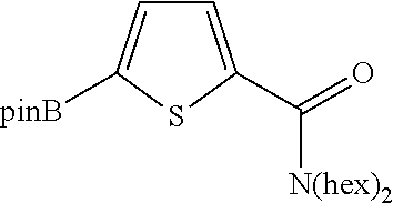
C1=C(C(=O)[N(hex)2])SC([pinB])=C1
